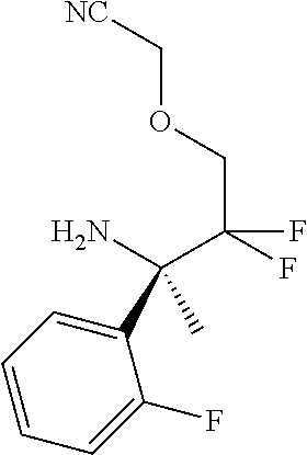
C(C(F)(COC[NC])F)(C1=CC=CC=C1F)(C)N
